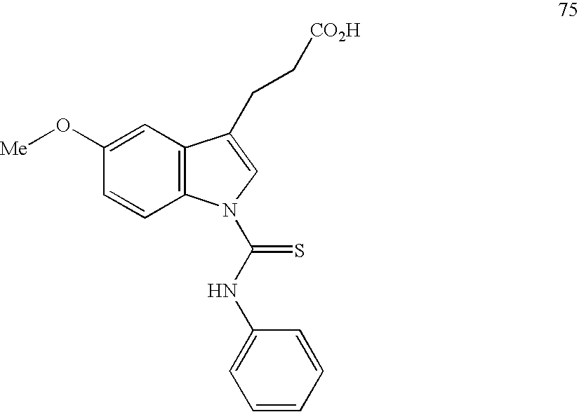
C1(O[Me])=CC2=C(C=C1)N(C(NC1=CC=CC=C1)=S)C=C2CC[CO2H]
